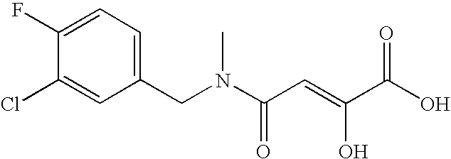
C1(F)=CC=C(CN(C(C=C(C(O)=O)O)=O)C)C=C1Cl
